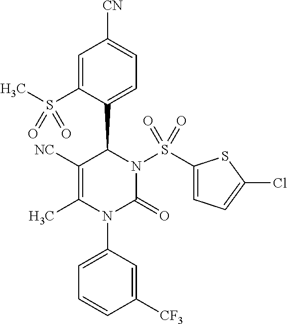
C1=C(S(C)(=O)=O)C(C2N(S(C3=CC=C(Cl)S3)(=O)=O)C(=O)N(C3=CC=CC([CF3])=C3)C(C)=C2[NC])=CC=C1[CN]
